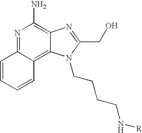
C1=CC=CC2=C3C(=C(N)N=C12)N=C(CO)N3CCCCN[R]
